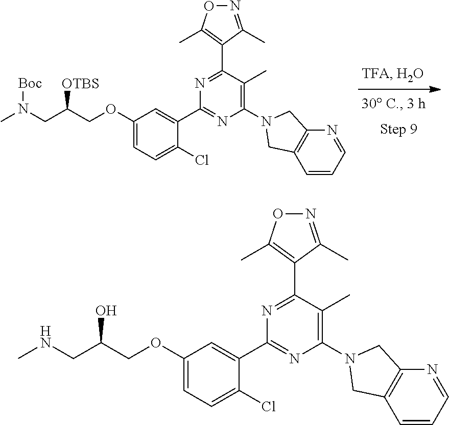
C1(N2CC3=C(C=CC=N3)C2)=C(C)C(C2=C(C)ON=C2C)=NC(C2=CC(OCC(CN(C)[Boc])[OTBS])=CC=C2Cl)=N1.C1(N2CC3=C(C=CC=N3)C2)=C(C)C(C2=C(C)ON=C2C)=NC(C2=CC(OCC(CNC)O)=CC=C2Cl)=N1
